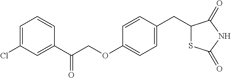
C1=C(Cl)C=C(C(COC2=CC=C(CC3SC(=O)NC3=O)C=C2)=O)C=C1
